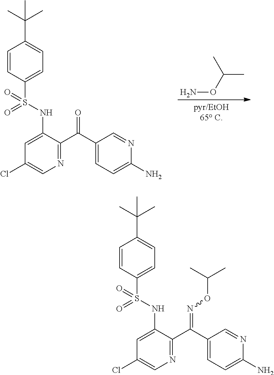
C1(S(NC2=CC(Cl)=CN=C2C(C2=CC=C(N)N=C2)=O)(=O)=O)=CC=C(C(C)(C)C)C=C1.NOC(C)C.C1(S(NC2=CC(Cl)=CN=C2C(C2=CC=C(N)N=C2)=NOC(C)C)(=O)=O)=CC=C(C(C)(C)C)C=C1
